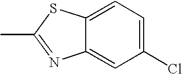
C12=CC=C(Cl)C=C1N=C(C)S2
